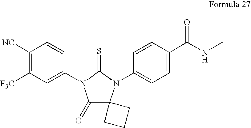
C1([NC])=C([F3C])C=C(N2C(=O)C3(N(C4=CC=C(C(NC)=O)C=C4)C2=S)CCC3)C=C1
